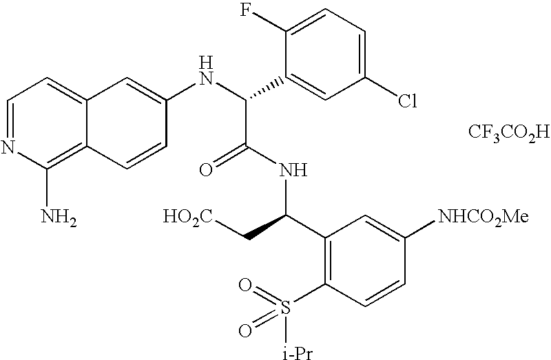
C1=NC(N)=C2C(=C1)C=C(NC(C1=CC(Cl)=CC=C1F)C(=O)NC(C1=C(S([i-Pr])(=O)=O)C=CC([NHCO2Me])=C1)C[HO2C])C=C2.[CF3CO2H]
